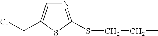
N1=C(SCCC)SC(CCl)=C1
